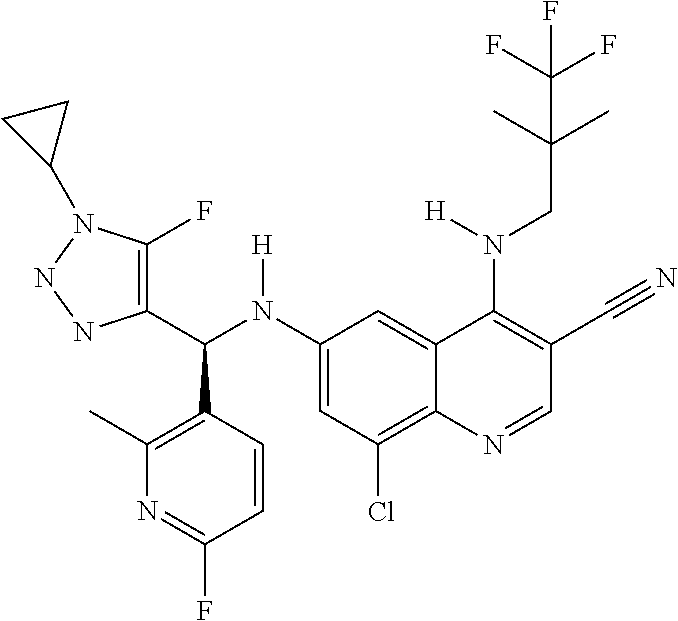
C1(N(C(C2=C(F)N(C3CC3)NN2)C2=C(C)N=C(F)C=C2)[H])=CC(Cl)=C2C(=C1)C(N(CC(C)(C)C(F)(F)F)[H])=C(C#N)C=N2
